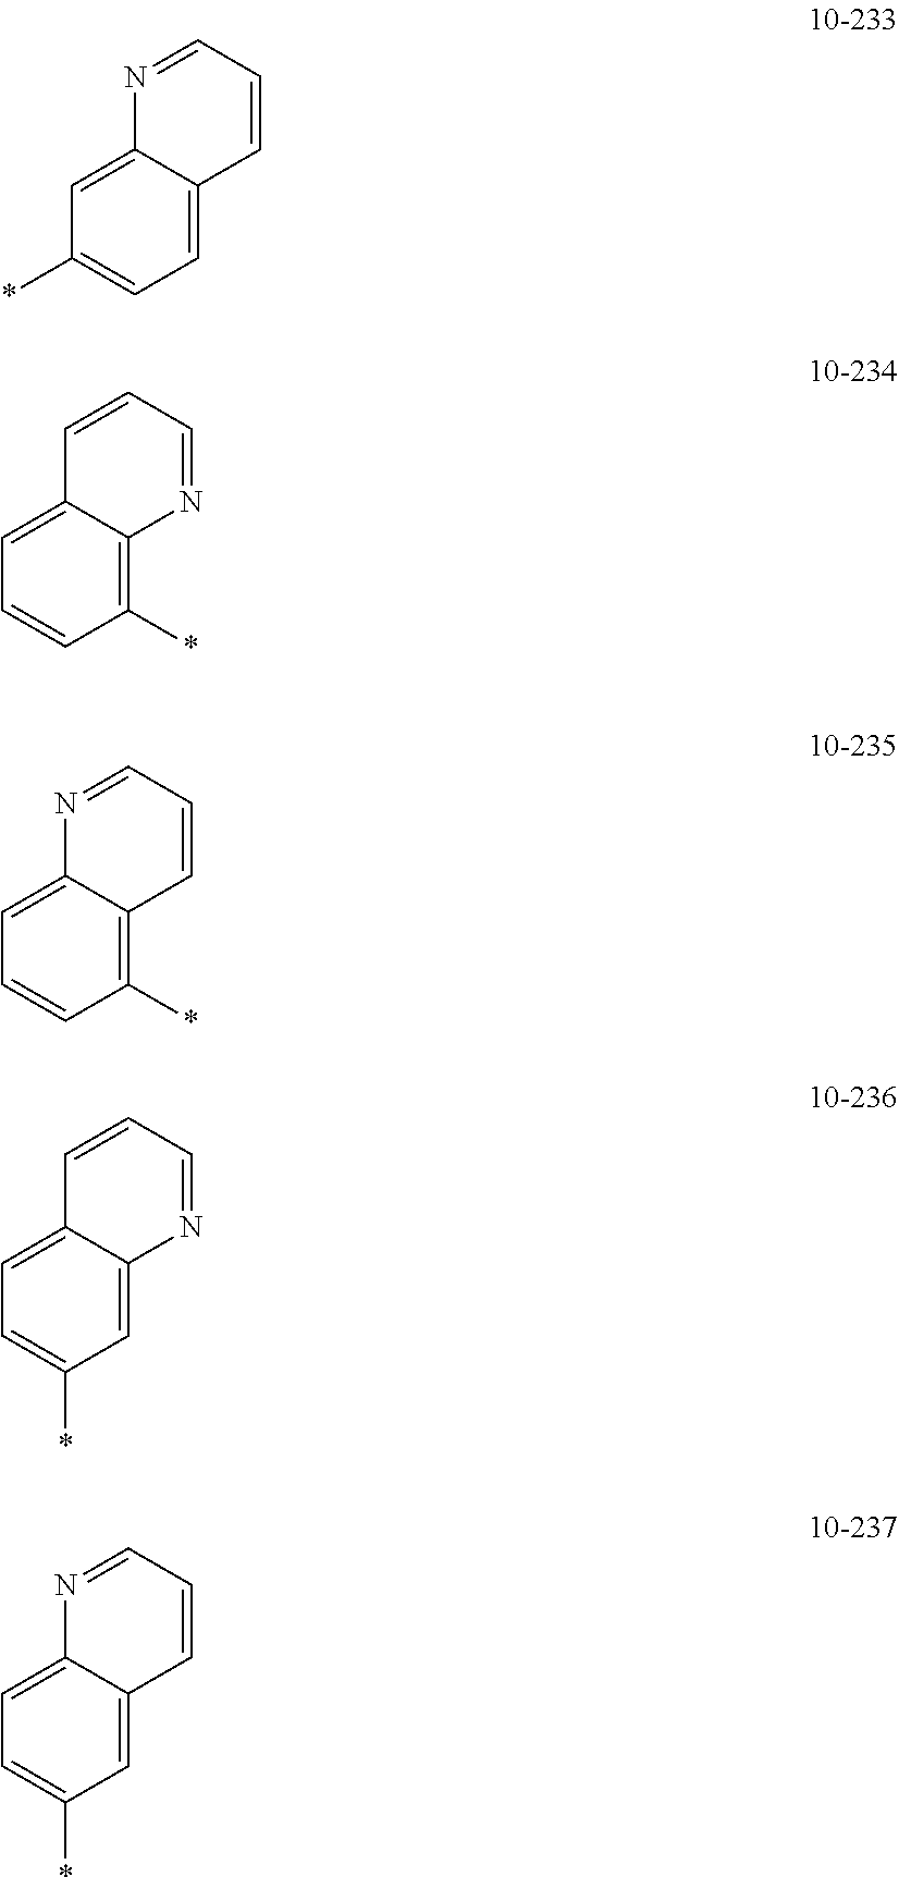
C1=C2C(=CC(*)=C1)N=CC=C2.C1(*)=C2C(=CC=C1)C=CC=N2.C1(*)=C2C(=CC=C1)N=CC=C2.C1=C2C(=CC=C1*)C=CC=N2.C1=C2C(=CC=C1*)N=CC=C2
